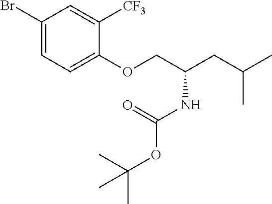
BrC1=CC=C(OCC(NC(=O)OC(C)(C)C)CC(C)C)C([CF3])=C1
